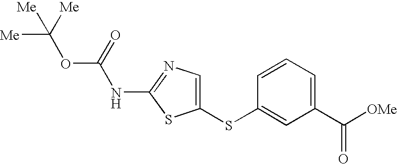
C1(SC2=CC(C([OMe])=O)=CC=C2)=CN=C(NC(OC([Me])([Me])[Me])=O)S1
